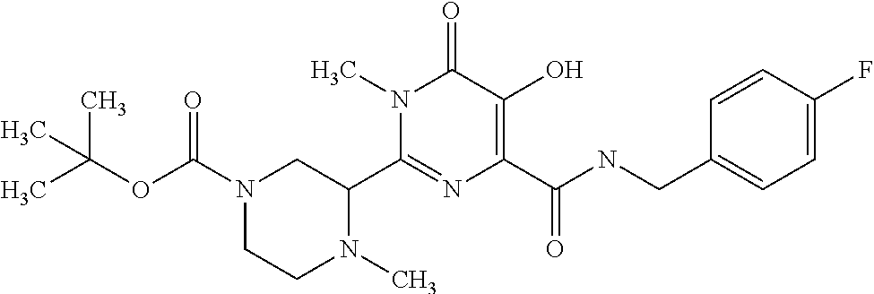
C1(C2CN(C(OC(C)(C)C)=O)CCN2C)=NC(C(NCC2=CC=C(F)C=C2)=O)=C(O)C(=O)N1C
